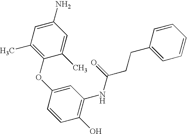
C1(O)=C(NC(=O)CCC2=CC=CC=C2)C=C(OC2=C(C)C=C(N)C=C2C)C=C1
